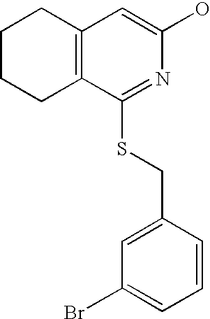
C1CCC2=C(C1)C=C(O)N=C2SCC1=CC(Br)=CC=C1
